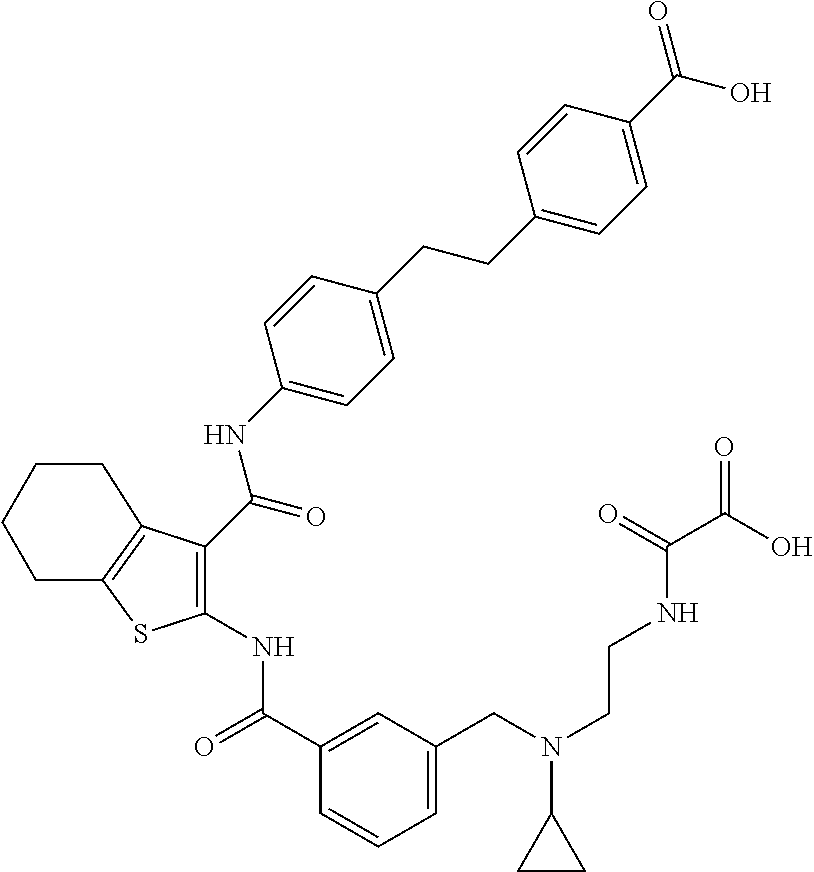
C1(C(=O)NC2=C(C(NC3=CC=C(CCC4=CC=C(C(O)=O)C=C4)C=C3)=O)C3=C(S2)CCCC3)=CC(CN(CCNC(=O)C(=O)O)C2CC2)=CC=C1
